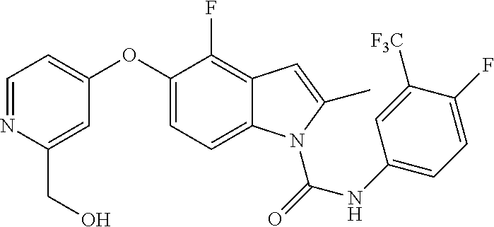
C1(OC2=CC=NC(CO)=C2)=CC=C2C(=C1F)C=C(C)N2C(NC1=CC=C(F)C([F3C])=C1)=O
